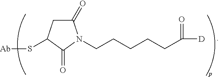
C1(=O)CC(S[Ab])C(=O)N1CCCCCC(=O)[D]
